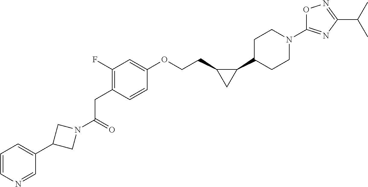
C(CC1=C(F)C=C(OCCC2C(C3CCN(C4=NC(C(C)C)=NO4)CC3)C2)C=C1)(=O)N1CC(C2=CC=CN=C2)C1
